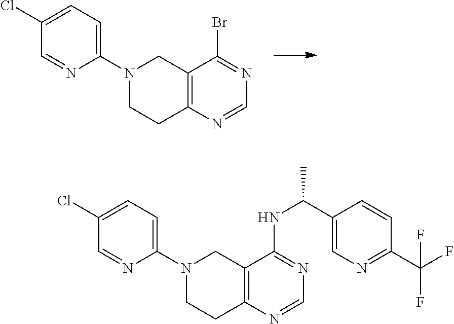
C1(N2CCC3=C(C2)C(Br)=NC=N3)=CC=C(Cl)C=N1.C1(N2CCC3=C(C2)C(NC(C2=CN=C(C(F)(F)F)C=C2)C)=NC=N3)=CC=C(Cl)C=N1
